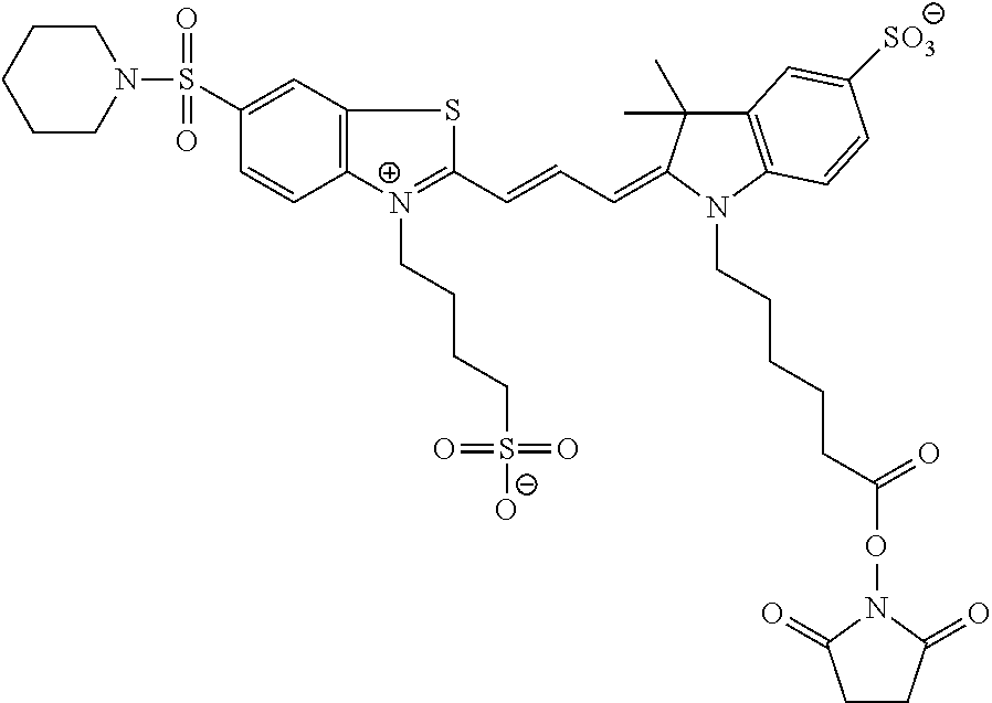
C1CN(S(C2=CC3=C(C=C2)[N+](CCCCS([O-])(=O)=O)=C(C=CC=C2C(C)(C)C4=C(C=CC([SO3])=C4)N2CCCCCC(ON2C(=O)CCC2=O)=O)S3)(=O)=O)CCC1
